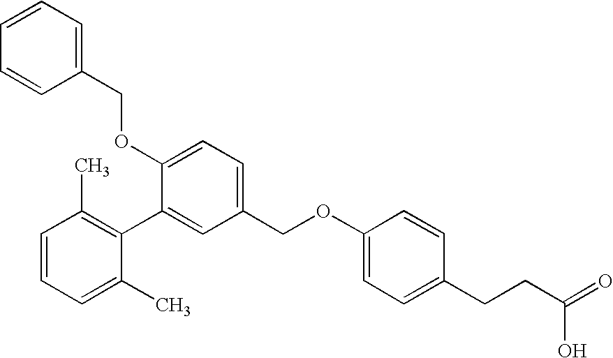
O(C1=CC=C(COC2=CC=C(CCC(=O)O)C=C2)C=C1C1=C(C)C=CC=C1C)CC1=CC=CC=C1
